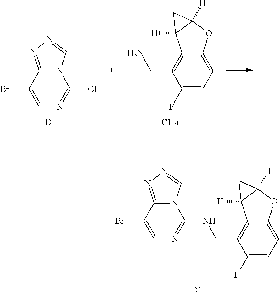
C12=NN=CN1C(Cl)=NC=C2Br.[D].C12=C(CN)C(F)=CC=C1OC1([H])C2([H])C1.[C1-a].C12=C(CNC3=NC=C(Br)C4=NN=CN34)C(F)=CC=C1OC1([H])C2([H])C1.[B1]
